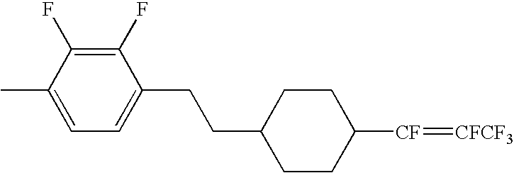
C1(CCC2=CC=C(C)C(F)=C2F)CCC([CF]=[CFCF3])CC1
